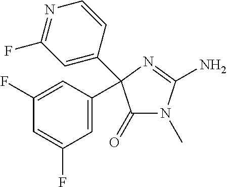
N1(C)C(=O)C(C2=CC(F)=CC(F)=C2)(C2=CC(F)=NC=C2)N=C1N
